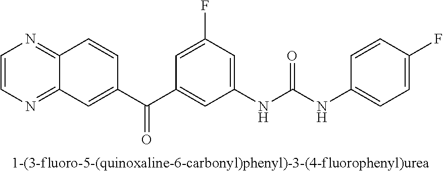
C1=CN=C2C(=N1)C=CC(C(C1=CC(NC(NC3=CC=C(F)C=C3)=O)=CC(F)=C1)=O)=C2
